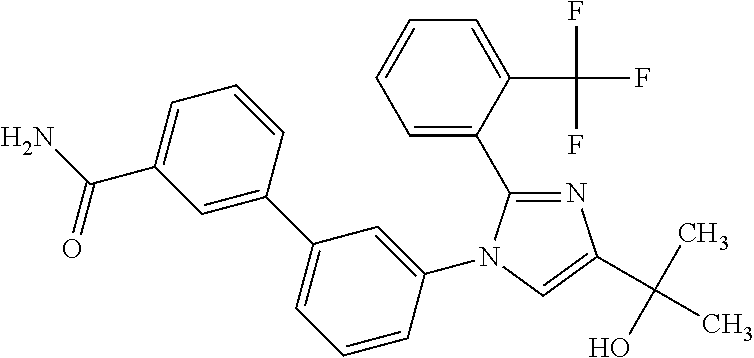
N1=C(C2=CC=CC=C2C(F)(F)F)N(C2=CC(C3=CC(C(N)=O)=CC=C3)=CC=C2)C=C1C(C)(O)C
